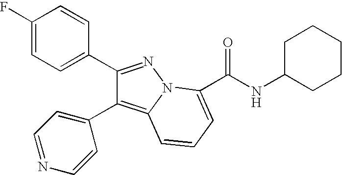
C1(F)=CC=C(C2=NN3C(=C2C2=CC=NC=C2)C=CC=C3C(NC2CCCCC2)=O)C=C1
